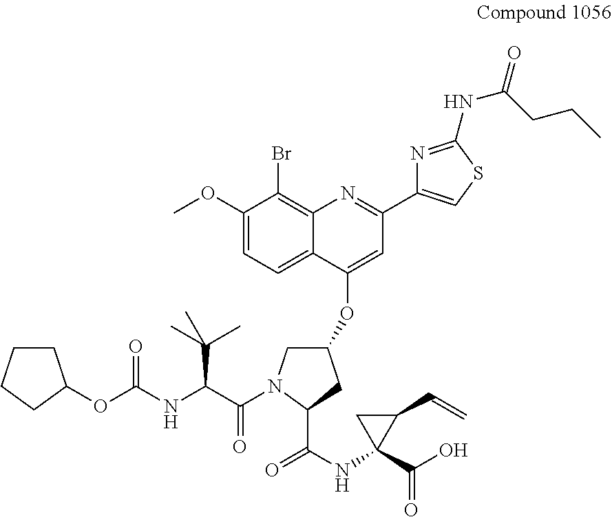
C1CCCC1OC(NC(C(=O)N1CC(OC2=CC(C3=CSC(NC(=O)CCC)=N3)=NC3=C(Br)C(OC)=CC=C23)CC1C(NC1(C(O)=O)C(C=C)C1)=O)C(C)(C)C)=O
